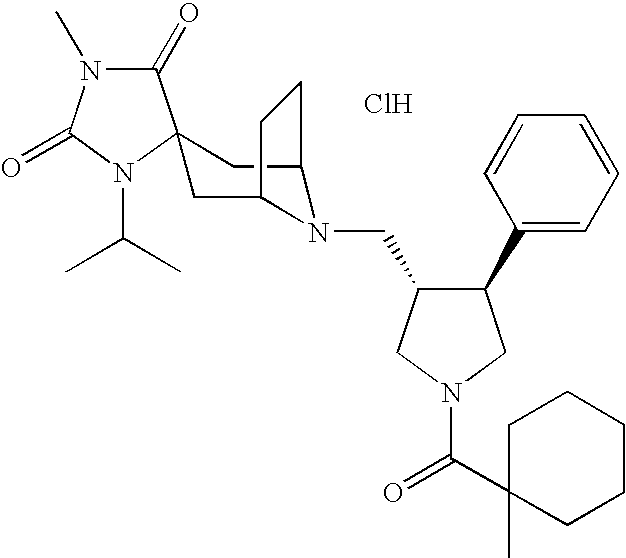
Cl.C1(=O)N(C)C(=O)N(C(C)C)C12CC1N(CC3C(C4=CC=CC=C4)CN(C(=O)C4(C)CCCCC4)C3)C(C2)CC1
